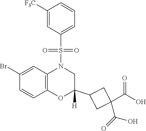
C1C(C2CC(C(O)=O)(C(=O)O)C2)([H])OC2=C(C=C(Br)C=C2)N1S(C1=CC=CC([F3C])=C1)(=O)=O
